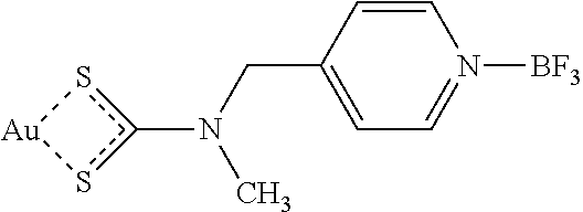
CN(CC1=CC=N([BF3])C=C1)c1s[Au]s1
